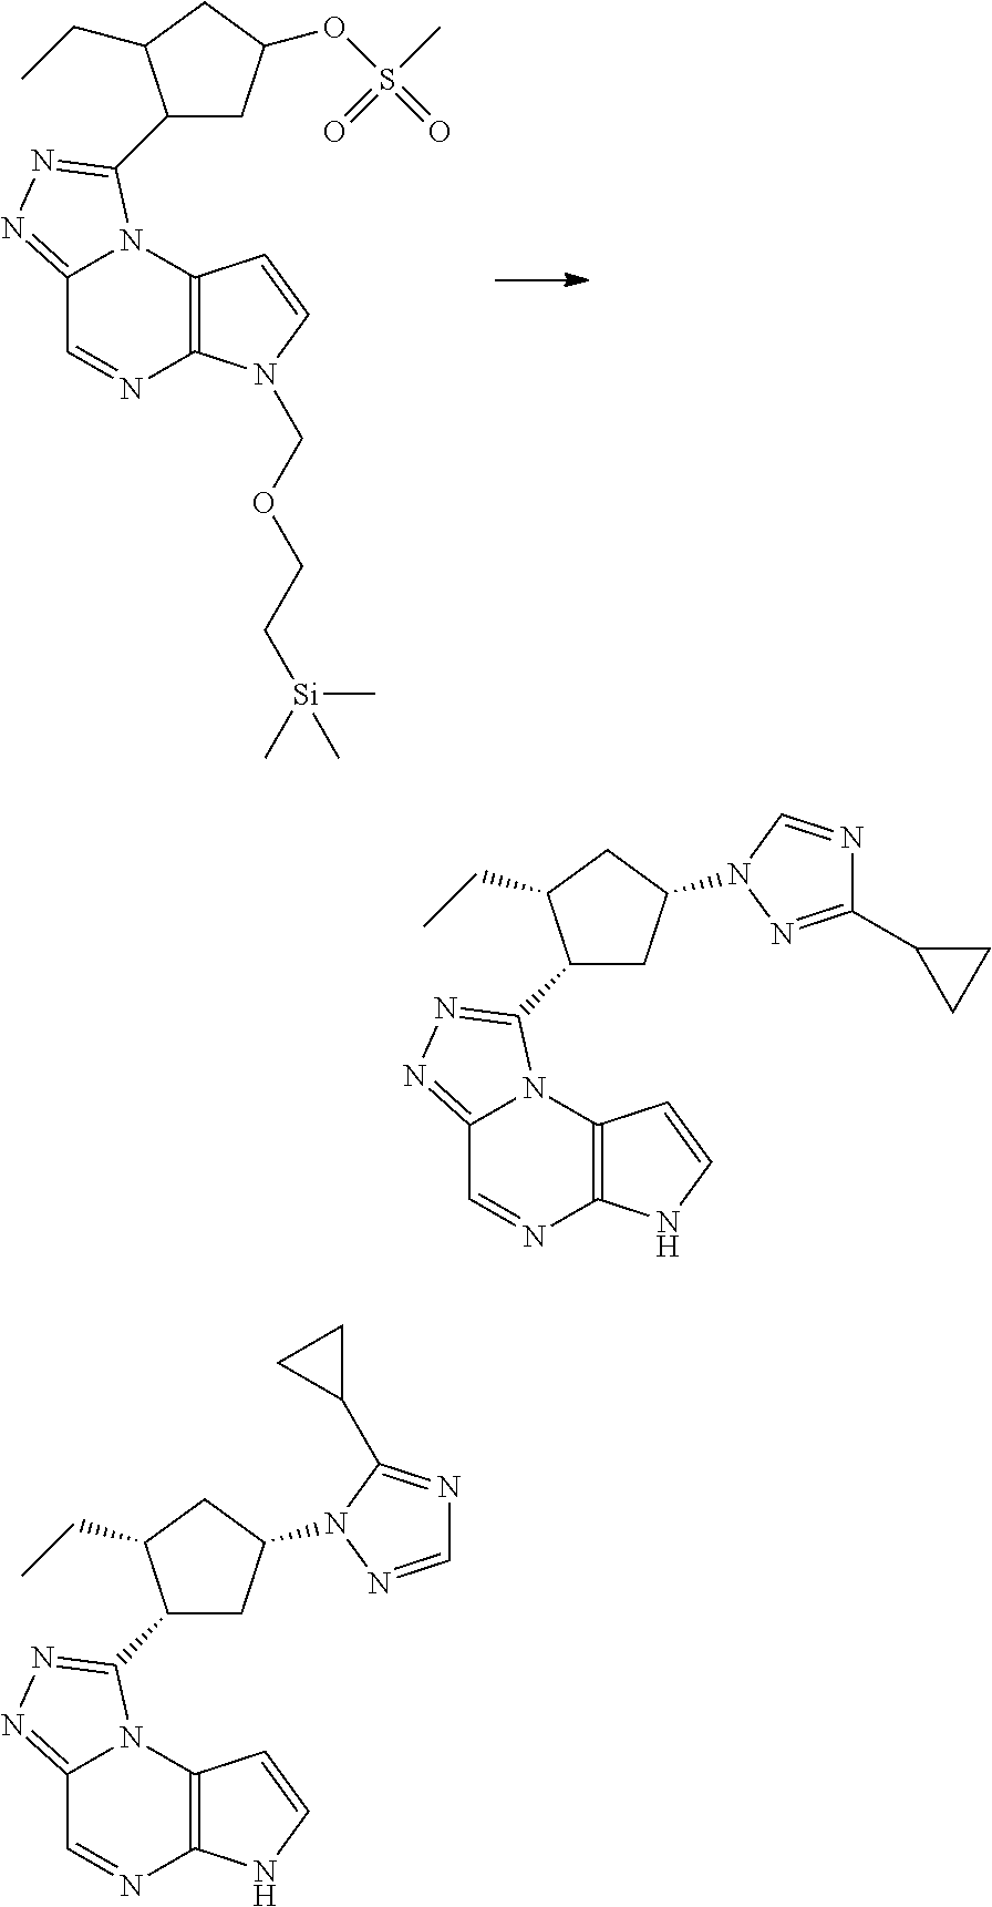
C12=NN=C(C3CC(OS(=O)(C)=O)CC3CC)N1C1=C(N=C2)N(COCC[Si](C)(C)C)C=C1.C12=NN=C(C3CC(N4C=NC(C5CC5)=N4)CC3CC)N1C1=C(N=C2)NC=C1.C12=NN=C(C3CC(N4N=CN=C4C4CC4)CC3CC)N1C1=C(N=C2)NC=C1
